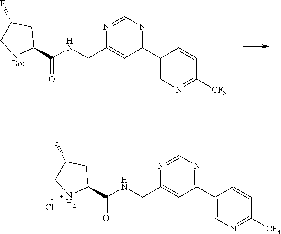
C1=NC(CNC(C2CC(F)C[NBoc]2)=O)=CC(C2=CN=C([CF3])C=C2)=N1.C1=NC(CNC(C2CC(F)CN2)=O)=CC(C2=CN=C([CF3])C=C2)=N1.Cl
